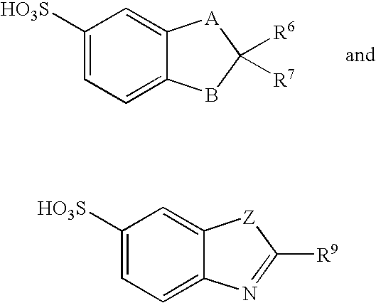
C1([HO3S])=CC=C2C(=C1)[A]C([R6])([R7])B2.C1([HO3S])=CC=C2C(=C1)[Z]C([R9])=N2
